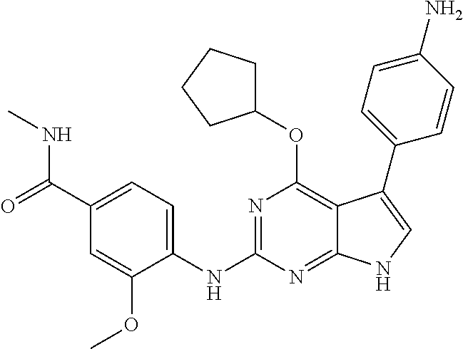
C1(C(=O)NC)=CC=C(NC2=NC(OC3CCCC3)=C3C(=N2)NC=C3C2=CC=C(N)C=C2)C(OC)=C1
